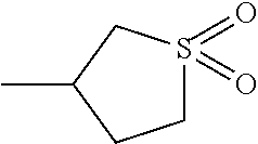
C1S(=O)(=O)CC(C)C1
